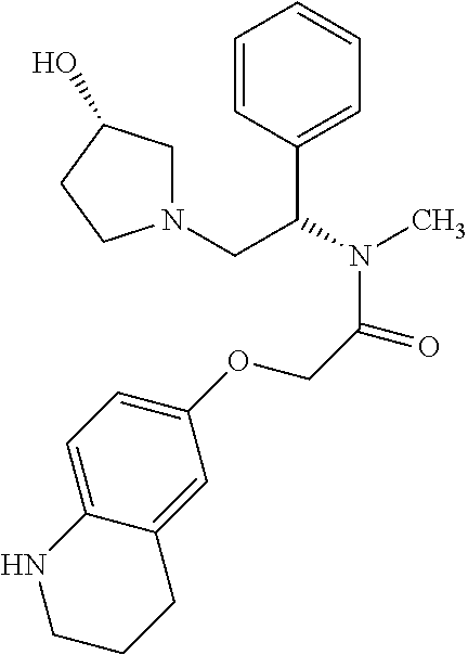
C1=CC(C(CN2CC(O)CC2)N(C)C(COC2=CC=C3C(=C2)CCCN3)=O)=CC=C1
